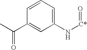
C1=CC=C(N[C*]=O)C=C1C(C)=O
